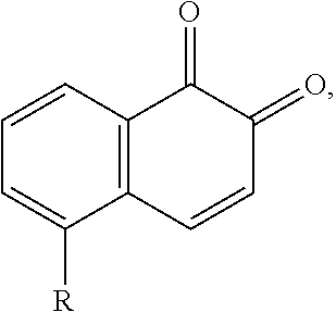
C12=C(C=CC(=O)C1=O)C([R])=CC=C2
